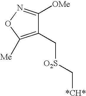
C1(C[O2S]C[*CH*])=C([Me])ON=C1[OMe]
